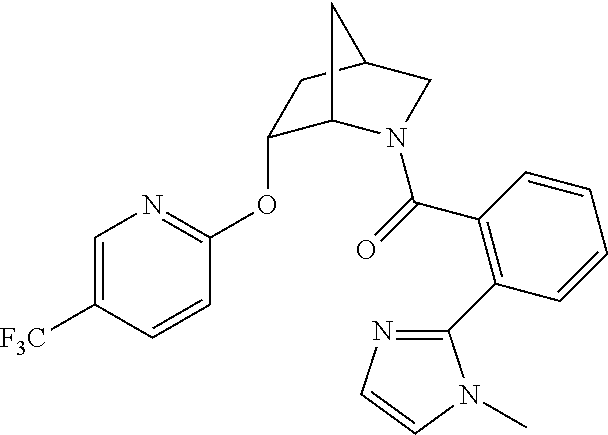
C1=C([F3C])C=CC(OC2C3N(C(=O)C4=C(C5=NC=CN5C)C=CC=C4)CC(C2)C3)=N1
